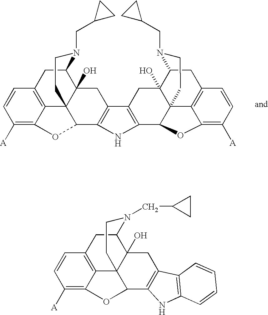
C1([A])=C2C3=C(C=C1)CC1C4(O)C3(C(C3=C(C4)C4=C(C5C67C(O)(C4)C(CC4=C6C(=C([A])C=C4)O5)N(CC4CC4)CC7)N3)O2)CCN1CC1CC1.C1([A])=C2C3=C(C=C1)CC1C4(O)C3(C(C3=C(C4)C4=C(N3)C=CC=C4)O2)CCN1CC1CC1
